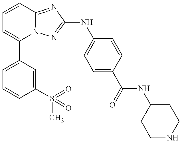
C1=C(C2=CC=CC3=NC(NC4=CC=C(C(NC5CCNCC5)=O)C=C4)=NN23)C=C(S(=O)(C)=O)C=C1
